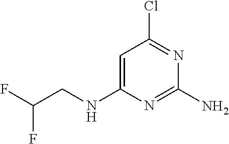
C1=C(NCC(F)F)N=C(N)N=C1Cl
